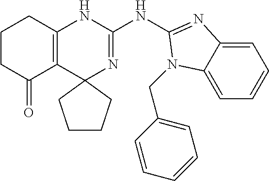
C1CC(=O)C2=C(C1)NC(NC1=NC3=CC=CC=C3N1CC1=CC=CC=C1)=NC21CCCC1
